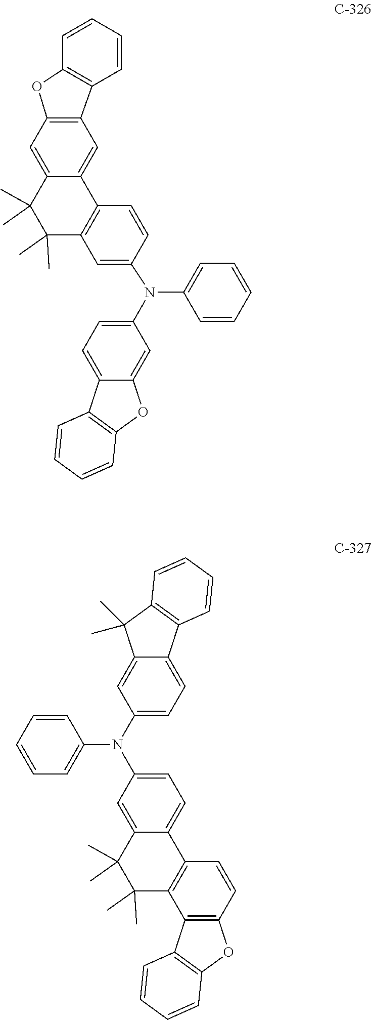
C12=C(C3=C(C=C4C(C)(C)C(C)(C)C5=C(C4=C3)C=CC(N(C3=CC=C4C(=C3)OC3=C4C=CC=C3)C3=CC=CC=C3)=C5)O1)C=CC=C2.C1=C(N(C2=CC=C3C(=C2)C(C)(C)C2=C3C=CC=C2)C2=CC=CC=C2)C=C2C(C)(C)C(C)(C)C3=C(C2=C1)C=CC1=C3C2=C(O1)C=CC=C2
